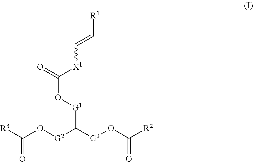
[R3]C(O[G2]C([G3]OC([R2])=O)[G1]OC(=O)[X1]C=C[R1])=O
